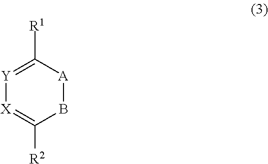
[Y]1=C([R1])[A]BC([R2])=[X]1
